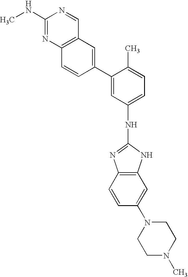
CNC1=NC2=C(C=N1)C=C(C1=CC(NC3=NC4=C(N3)C=C(N3CCN(C)CC3)C=C4)=CC=C1C)C=C2
